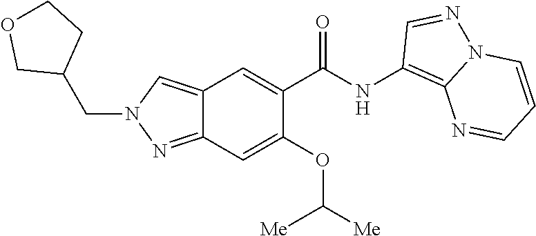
C1(NC(C2=CC3=CN(CC4CCOC4)N=C3C=C2OC([Me])[Me])=O)=C2N(N=C1)C=CC=N2
